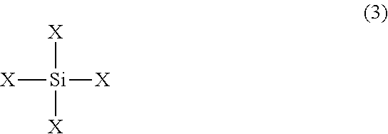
[X][Si]([X])([X])[X]
